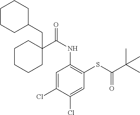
C1=C(Cl)C(Cl)=CC(SC(C(C)(C)C)=O)=C1NC(=O)C1(CC2CCCCC2)CCCCC1
